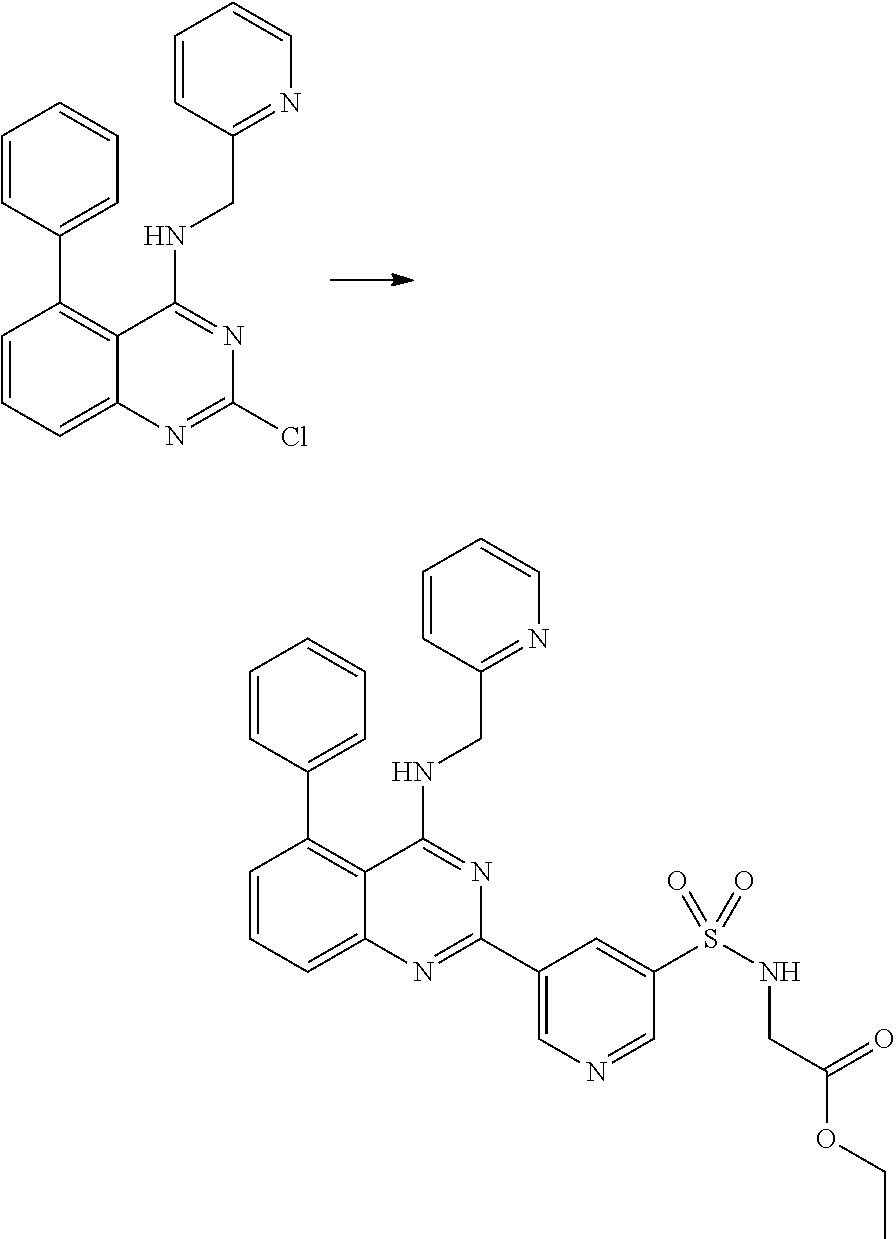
C1=CC(C2=C3C(=CC=C2)N=C(Cl)N=C3NCC2=NC=CC=C2)=CC=C1.C1=CC(C2=C3C(=CC=C2)N=C(C2=CN=CC(S(NCC(OCC)=O)(=O)=O)=C2)N=C3NCC2=NC=CC=C2)=CC=C1
